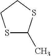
S1C(C)SCC1
